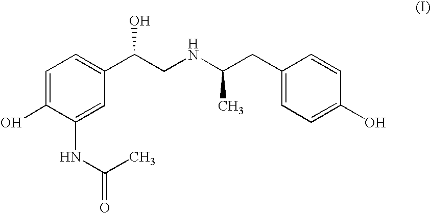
C1=C(O)C(NC(=O)C)=CC(C(CNC(CC2=CC=C(O)C=C2)C)O)=C1
